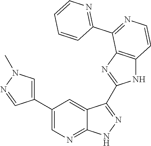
C1(C2=CN=C3C(=C2)C(C2=NC4=C(N2)C=CN=C4C2=NC=CC=C2)=N[N H]3)=CN(C)N=C1
